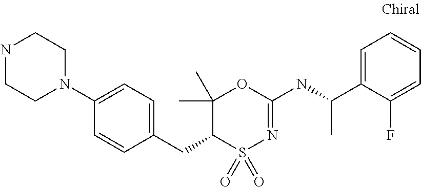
C1(CC2S(=O)(=O)N=C(NC(C)C3=CC=CC=C3F)OC2(C)C)=CC=C(N2CCNCC2)C=C1
